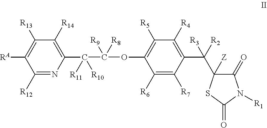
C1([R12])=NC(C(C(OC2=C([R5])C([R4])=C(C(C3([Z])C(=O)N([R1])C(=O)S3)([R2])[R3])C([R7])=C2[R6])([R8])[R9])([R11])[R10])=C([R14])C([R13])=C1[RA]
